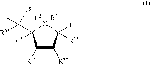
C1([R3*])([R3])C([R2*])([R2])C(B)([R1*])[X]C1(C([R5*])(P)[R5])[R4*]
